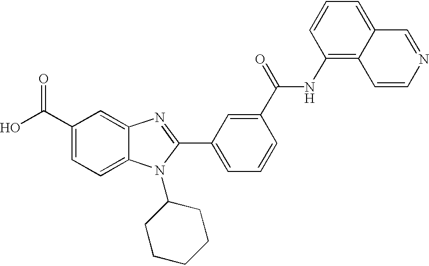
C1(C(O)=O)=CC=C2C(=C1)N=C(C1=CC=CC(C(=O)NC3=C4C(=CC=C3)C=NC=C4)=C1)N2C1CCCCC1
